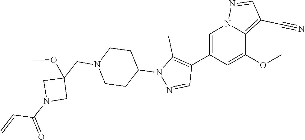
C1=C(C2=C(C)N(C3CCN(CC4(OC)CN(C(=O)C=C)C4)CC3)N=C2)C=C(OC)C2=C(C#N)C=NN12
